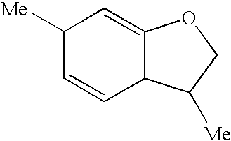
C1([Me])C=CC2C(=C1)OCC2[Me]
